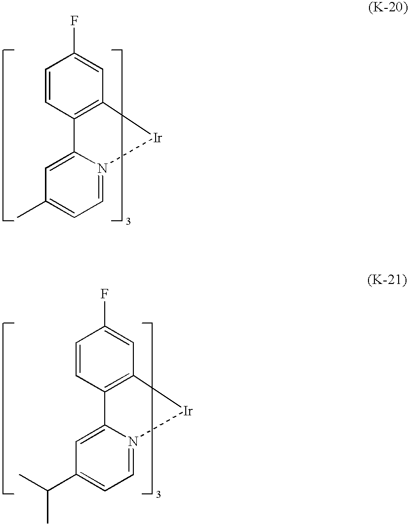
C12=C(C=C(F)C=C1)[Ir]N1=CC=C(C(C)C)C=C21.C12=C(C=C(F)C=C1)[Ir]N1=CC=C(C)C=C21
